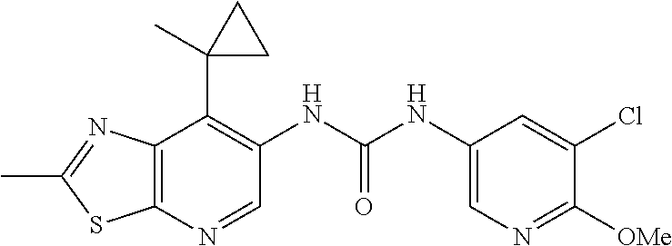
C12=C(N=CC(NC(NC3=CN=C([OMe])C(Cl)=C3)=O)=C1C1(C)CC1)SC(C)=N2
